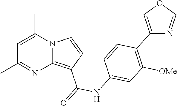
C1=C(C)N2C(=C(C(=O)NC3=CC([OMe])=C(C4=COC=N4)C=C3)C=C2)N=C1C
